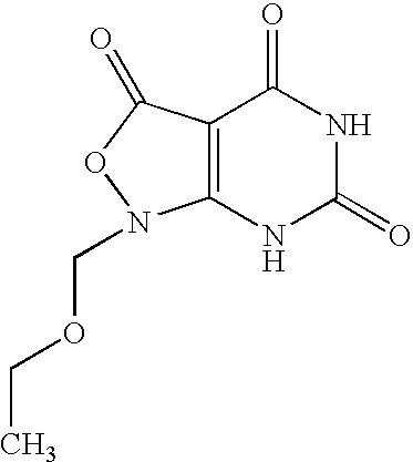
C12=C(C(=O)ON1COCC)C(=O)NC(=O)N2
